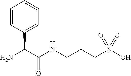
NC(C(NCCCS(O)(=O)=O)=O)C1=CC=CC=C1
